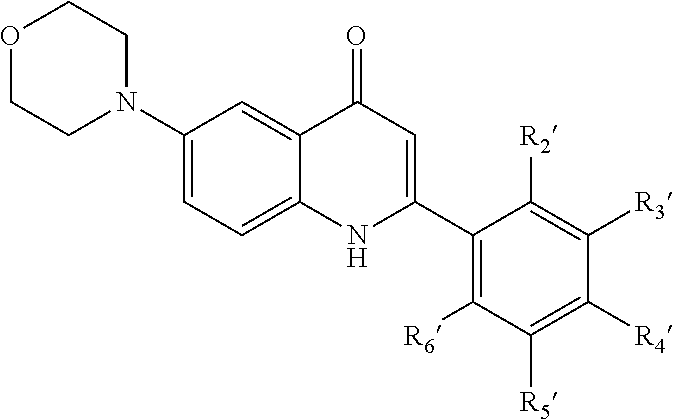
C1(N2CCOCC2)=CC=C2C(=C1)C(=O)C=C(C1=C([R6])C([R5])=C([R4])C([R3])=C1[R2])N2
